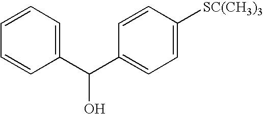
C1(C(C2=CC=C([SC(CH3)3])C=C2)O)=CC=CC=C1
